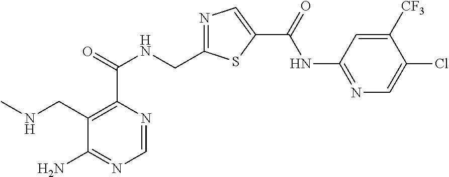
C1=NC(C(=O)NCC2=NC=C(C(=O)NC3=NC=C(Cl)C([CF3])=C3)S2)=C(CNC)C(N)=N1
